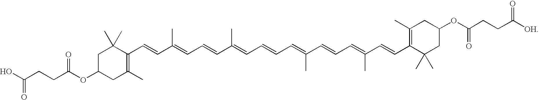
C1(C=CC(=CC=CC(=CC=CC=C(C=CC=C(C=CC2=C(C)CC(OC(=O)CCC([OH])=O)CC2(C)C)C)C)C)C)=C(C)CC(OC(CCC(O)=O)=O)CC1(C)C
